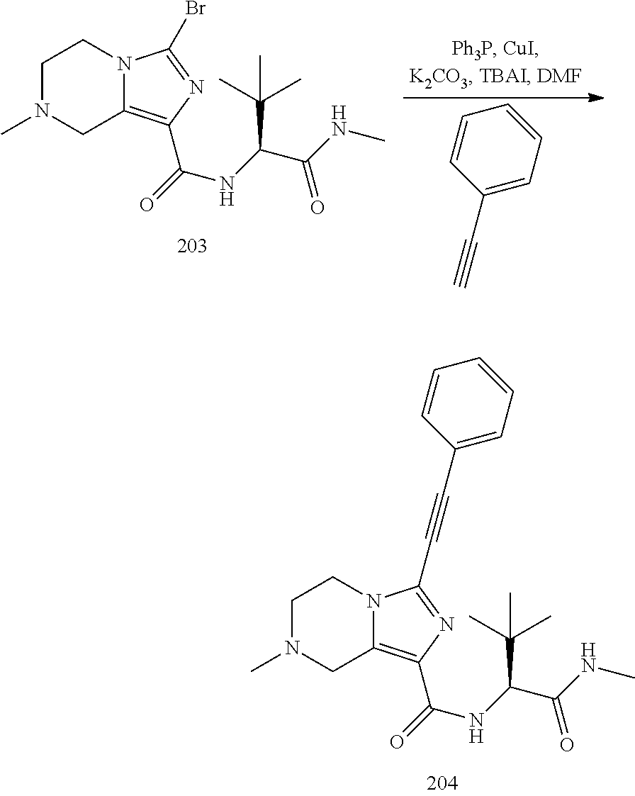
C1N(C)CC2=C(C(=O)NC(C(=O)NC)C(C)(C)C)N=C(C#CC3=CC=CC=C3)N2C1.C1N(C)CC2=C(C(=O)NC(C(=O)NC)C(C)(C)C)N=C(Br)N2C1.C#CC1=CC=CC=C1
